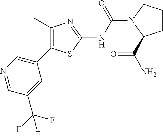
N1=CC(C(F)(F)F)=CC(C2=C(C)N=C(NC(=O)N3CCCC3C(=O)N)S2)=C1
